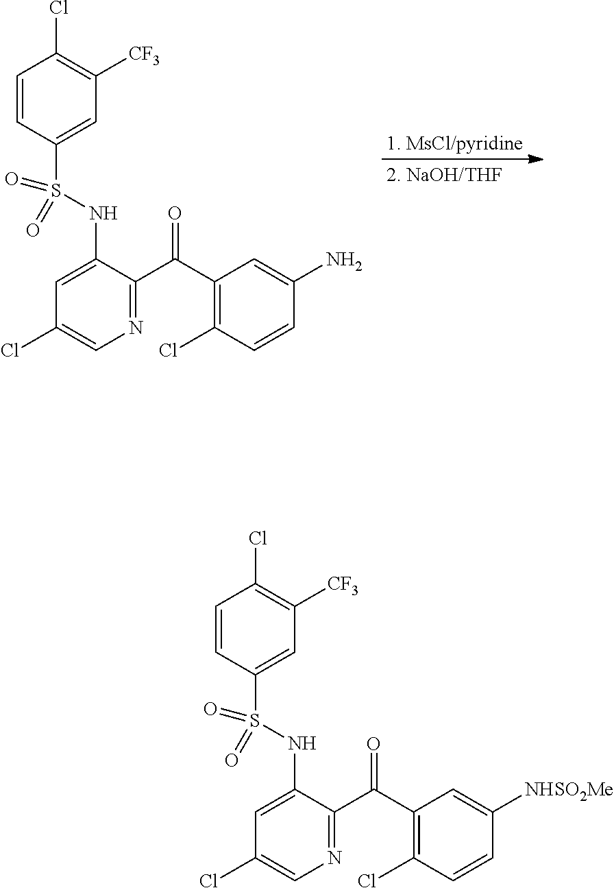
C1=CC(S(NC2=CC(Cl)=CN=C2C(C2=C(Cl)C=CC(N)=C2)=O)(=O)=O)=CC([CF3])=C1Cl.C1=CC(S(NC2=CC(Cl)=CN=C2C(C2=C(Cl)C=CC([NHSO2Me])=C2)=O)(=O)=O)=CC([CF3])=C1Cl
